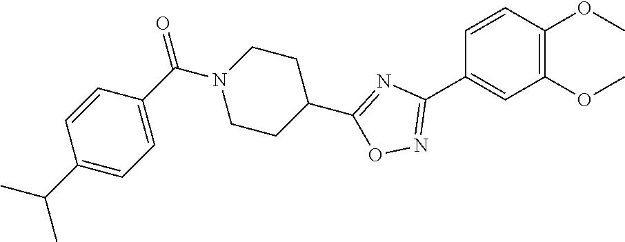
C1=CC(OC)=C(OC)C=C1C1=NOC(C2CCN(C(C3=CC=C(C(C)C)C=C3)=O)CC2)=N1
